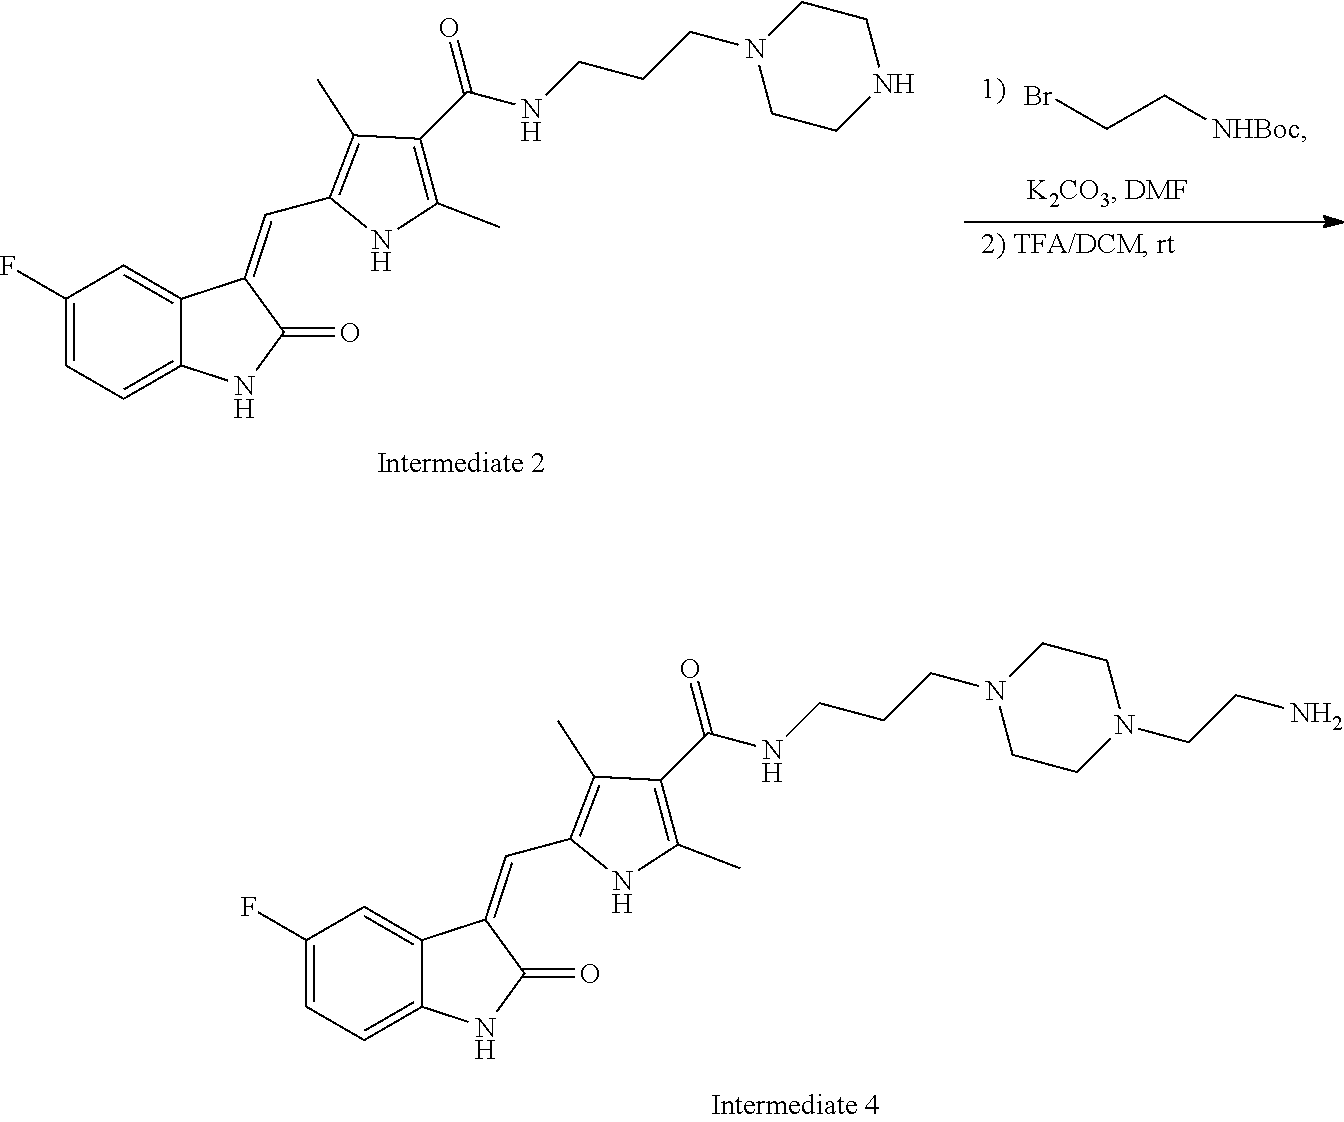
C1(F)=CC=C2C(=C1)C(=CC1=C(C)C(C(NCCCN3CCN(CCN)CC3)=O)=C(C)N1)C(=O)N2.C1(F)=CC=C2C(=C1)C(=CC1=C(C)C(C(NCCCN3CCNCC3)=O)=C(C)N1)C(=O)N2.BrCC[NHBoc]
